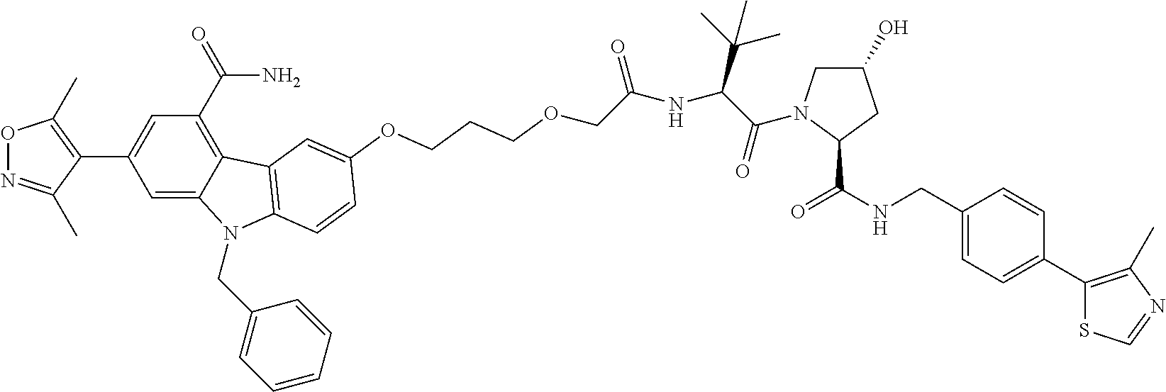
O1N=C(C)C(C2=CC(C(=O)N)=C3C(=C2)N(CC2=CC=CC=C2)C2=C3C=C(OCCCOCC(NC(C(=O)N3CC(O)CC3C(NCC3=CC=C(C4=C(C)N=CS4)C=C3)=O)C(C)(C)C)=O)C=C2)=C1C
